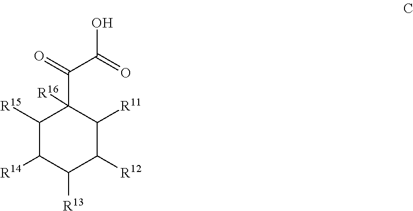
OC(=O)C(=O)C1([R16])C([R15])C([R14])C([R13])C([R12])C1[R11]
